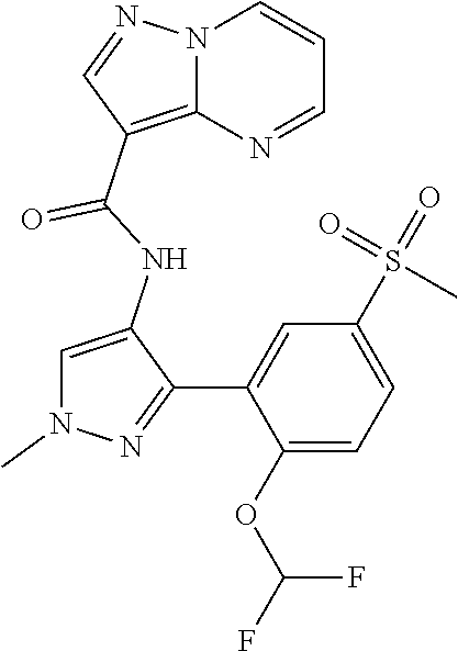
FC(OC1=CC=C(S(=O)(=O)C)C=C1C1=NN(C)C=C1NC(C1=C2N(N=C1)C=CC=N2)=O)F
